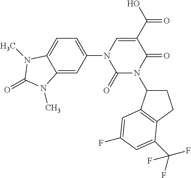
C1(=O)N(C2CCC3=C2C=C(F)C=C3C(F)(F)F)C(=O)C(C(O)=O)=CN1C1=CC=C2C(=C1)N(C)C(=O)N2C
